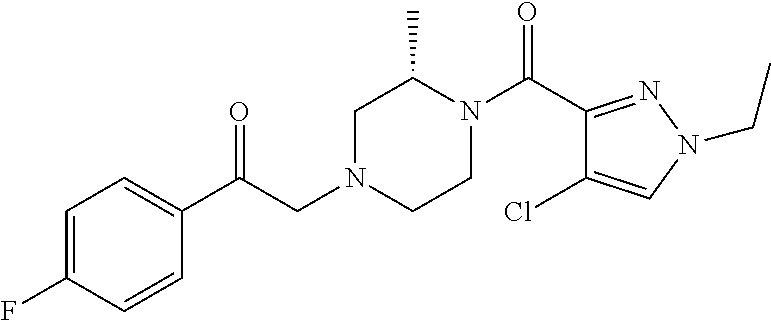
C1=C(F)C=CC(C(CN2CCN(C(C3=NN(CC)C=C3Cl)=O)C(C)C2)=O)=C1
